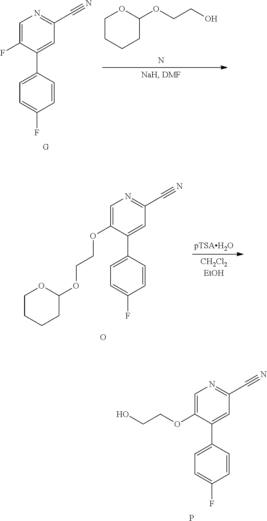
C1=C(OCCO)C(C2=CC=C(F)C=C2)=CC(C#N)=N1.P.C1=C(F)C(C2=CC=C(F)C=C2)=CC(C#N)=N1.[G].C1CCCC(OCCO)O1.N.C1=C(OCCOC2OCCCC2)C(C2=CC=C(F)C=C2)=CC(C#N)=N1.O
